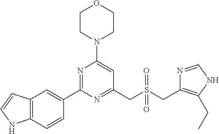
C1CN(C2=CC(CS(CC3=C(CC)NC=N3)(=O)=O)=NC(C3=CC4=C(C=C3)NC=C4)=N2)CCO1
